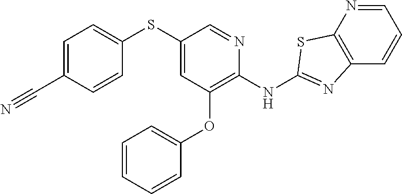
C1(SC2=CC=C(C#N)C=C2)=CC(OC2=CC=CC=C2)=C(NC2=NC3=C(N=CC=C3)S2)N=C1
